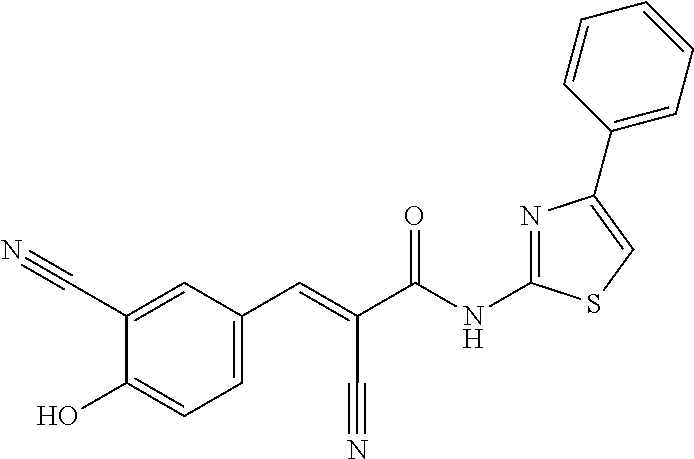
N1=C(NC(C(=CC2=CC=C(O)C(C#N)=C2)C#N)=O)SC=C1C1=CC=CC=C1
